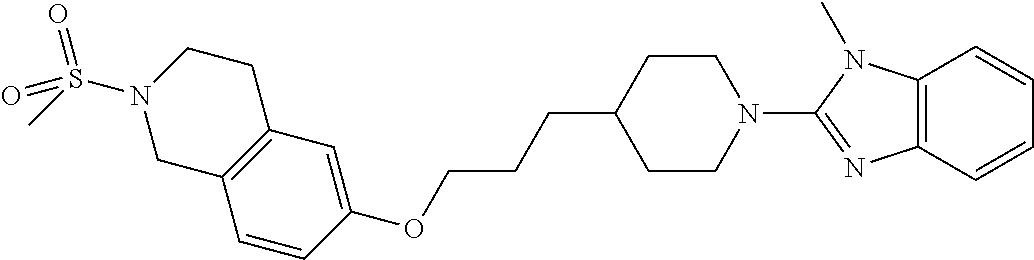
C1=CC(OCCCC2CCN(C3=NC4=C(N3C)C=CC=C4)CC2)=CC2=C1CN(S(C)(=O)=O)CC2
